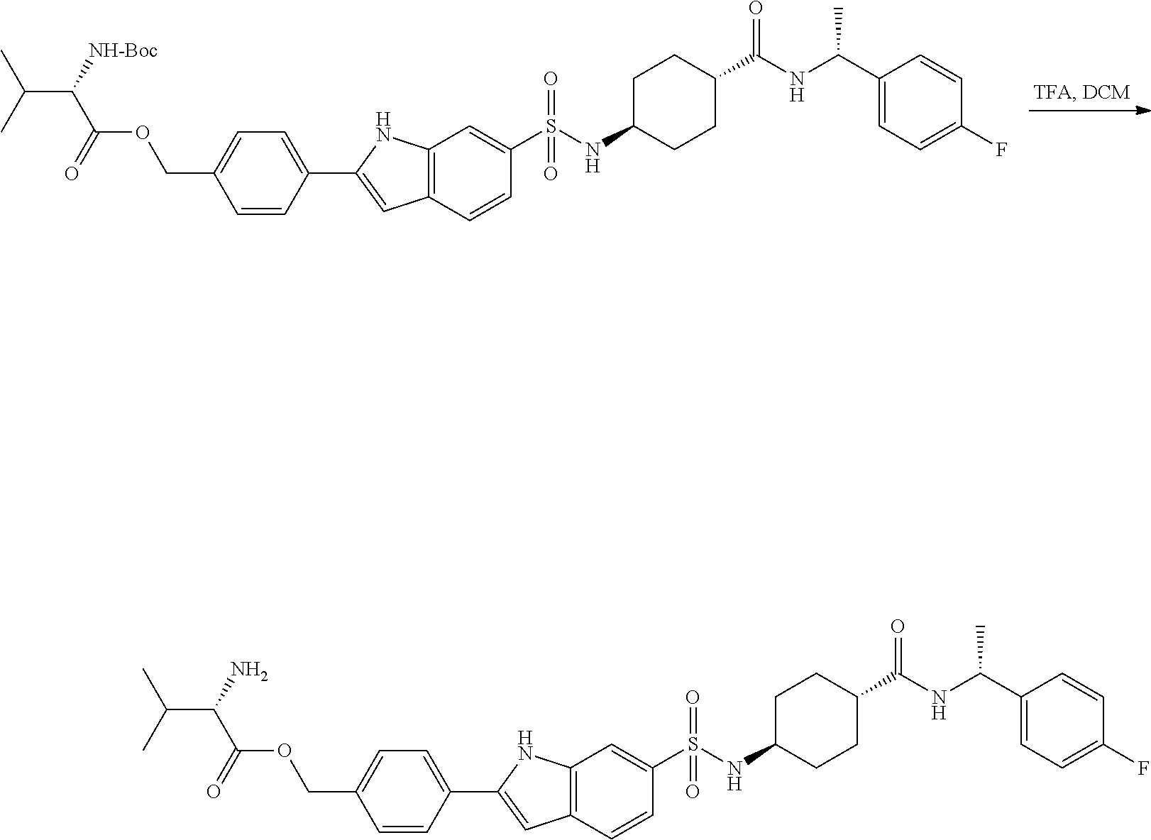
C12=C(C=CC(S(NC3CCC(C(NC(C4=CC=C(F)C=C4)C)=O)CC3)(=O)=O)=C1)C=C(C1=CC=C(COC(C(C(C)C)N)=O)C=C1)N2.C12=C(C=CC(S(NC3CCC(C(NC(C4=CC=C(F)C=C4)C)=O)CC3)(=O)=O)=C1)C=C(C1=CC=C(COC(C(C(C)C)[NH-Boc])=O)C=C1)N2
